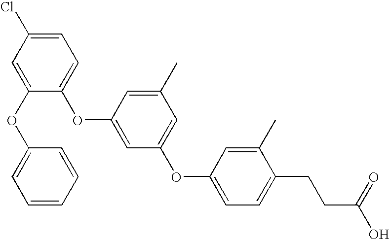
C1(OC2=CC(OC3=CC=C(CCC(=O)O)C(C)=C3)=CC(C)=C2)=CC=C(Cl)C=C1OC1=CC=CC=C1
